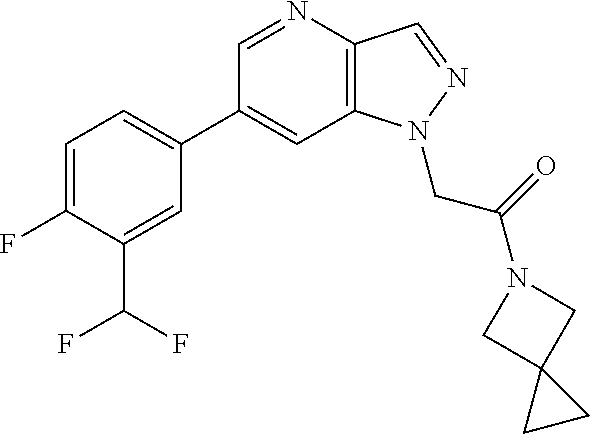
C1(C2=CC=C(F)C(C(F)F)=C2)=CC2=C(C=NN2CC(=O)N2CC3(C2)CC3)N=C1
